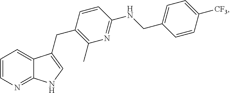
C1=CN=C2C(=C1)C(CC1=C(C)N=C(NCC3=CC=C([CF3])C=C3)C=C1)=CN2
